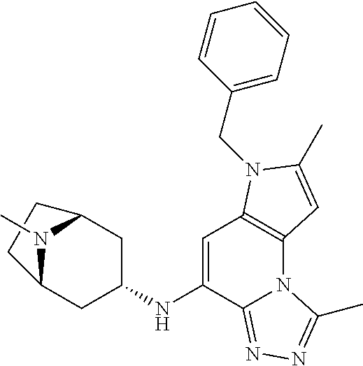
C1CC2N(C)C1CC(NC1=CC3=C(N4C1=NN=C4C)C=C(C)N3CC1=CC=CC=C1)C2
